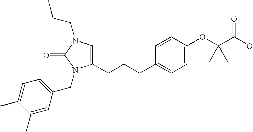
C(C)CN1C=C(CCCC2=CC=C(OC(C(O)=O)(C)C)C=C2)N(CC2=CC=C(C)C(C)=C2)C1=O
